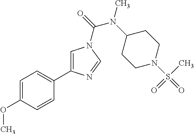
C1=C(OC)C=CC(C2=CN(C(=O)N(C3CCN(S(=O)(C)=O)CC3)C)C=N2)=C1
